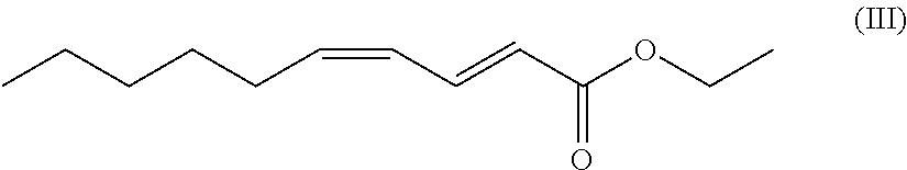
CCCCCC=CC=CC(OCC)=O
